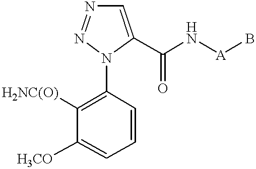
C1=C(C(N[A]B)=O)N(C2=C([H2NC(O)])C([H3CO])=CC=C2)N=N1
